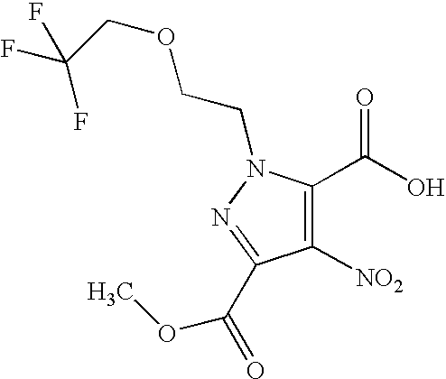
C1([NO2])=C(C(O)=O)N(CCOCC(F)(F)F)N=C1C(=O)OC
